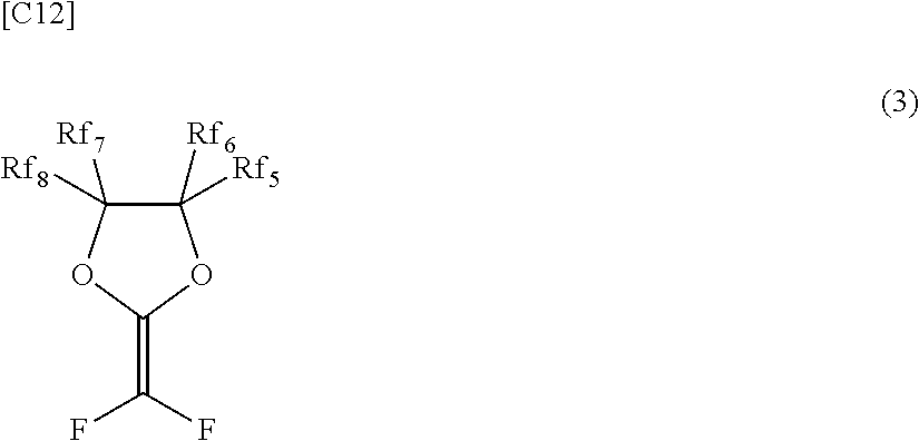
C1([Rf6])([Rf5])C([Rf8])([Rf7])OC(=C(F)F)O1.[[C12]]
